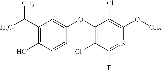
OC1=C(C(C)C)C=C(OC2=C(Cl)C(F)=NC(OC)=C2Cl)C=C1
